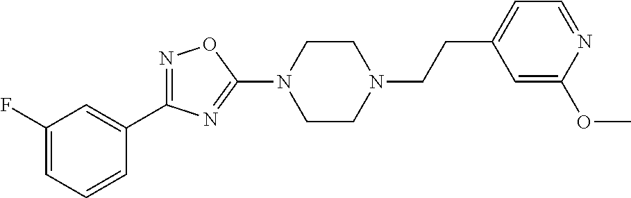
N1=C(C2=CC(F)=CC=C2)N=C(N2CCN(CCC3=CC=NC(OC)=C3)CC2)O1
